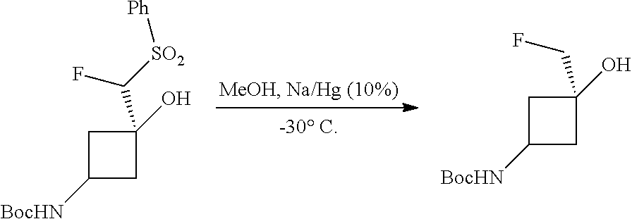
C1([BocHN])CC(O)(C([SO2][Ph])F)C1.C1([BocHN])CC(O)(CF)C1
